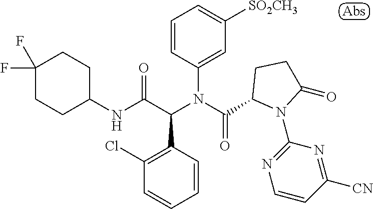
C1(NC(C(N(C(=O)C2N(C3=NC=CC([CN])=N3)C(=O)CC2)C2=CC([SO2CH3])=CC=C2)C2=C(Cl)C=CC=C2)=O)CCC(F)(F)CC1
